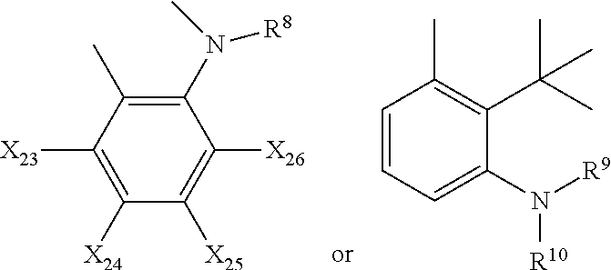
C1([X26])=C([X25])C([X24])=C([X23])C(C)=C1N([R8])C.C1=CC=C(N([R9])[R10])C(C(C)(C)C)=C1C
